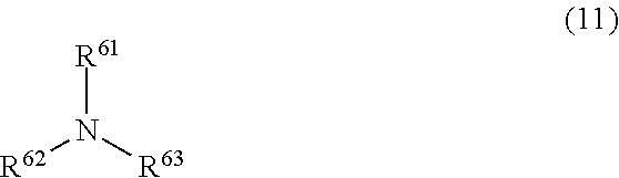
[R61]N([R63])[R62]
